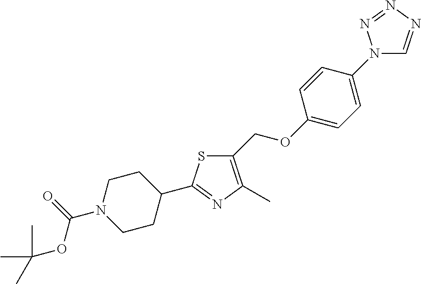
S1C(COC2=CC=C(N3C=NN=N3)C=C2)=C(C)N=C1C1CCN(C(=O)OC(C)(C)C)CC1
